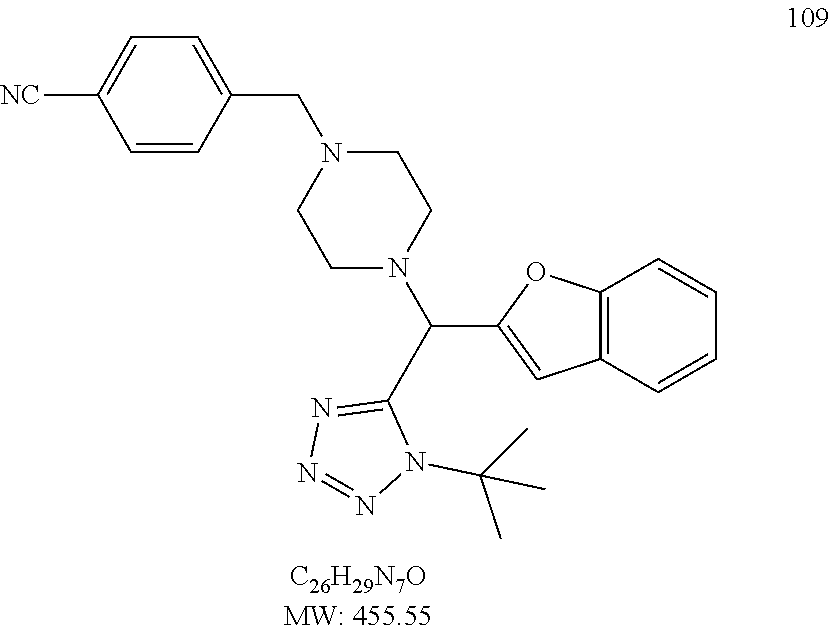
N1=NN=C(C(N2CCN(CC3=CC=C([NC])C=C3)CC2)C2=CC3=C(O2)C=CC=C3)N1C(C)(C)C
